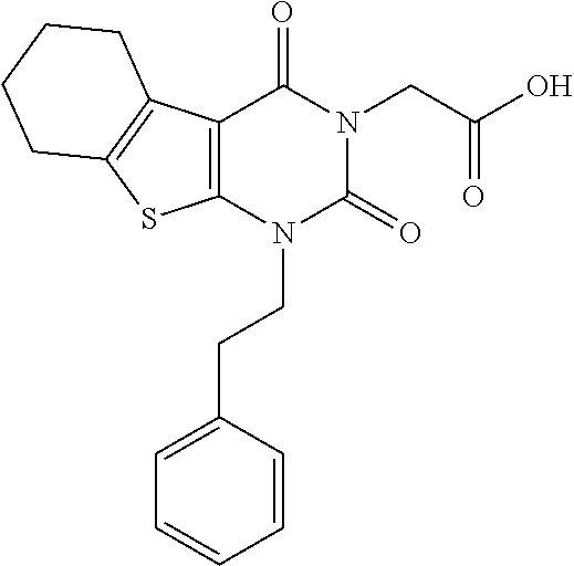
C12=C(N(CCC3=CC=CC=C3)C(=O)N(CC(O)=O)C1=O)SC1=C2CCCC1
